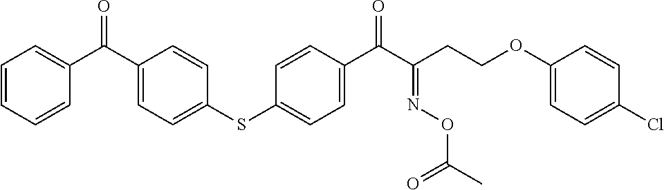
C1=CC=CC(C(C2=CC=C(SC3=CC=C(C(C(CCOC4=CC=C(Cl)C=C4)=NOC(=O)C)=O)C=C3)C=C2)=O)=C1
